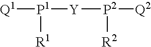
[P1]([Q1])([Y][P2]([Q2])[R2])[R1]
